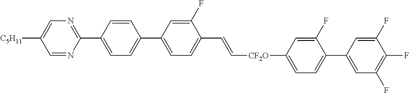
C1=CC(C2=NC=C([C5H11])C=N2)=CC=C1C1=CC=C(C=C[CF2O]C2=CC=C(C3=CC(F)=C(F)C(F)=C3)C(F)=C2)C(F)=C1
